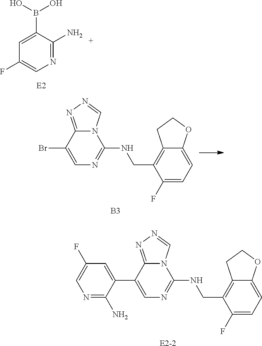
C1(B(O)O)=CC(F)=CN=C1N.C1(Br)=CN=C(NCC2=C3C(=CC=C2F)OCC3)N2C1=NN=C2.[B3].C1(C2=CC(F)=CN=C2N)=CN=C(NCC2=C3C(=CC=C2F)OCC3)N2C1=NN=C2.[E2-2]
